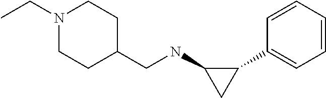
C1(C2=CC=CC=C2)C(NCC2CCN(CC)CC2)C1
